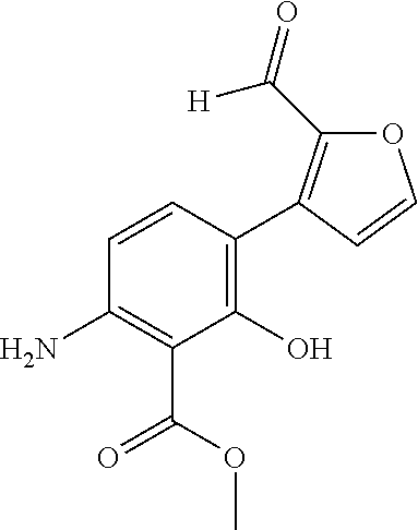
C1(O)=C(C2=C(C(=O)[H])OC=C2)C=CC(N)=C1C(OC)=O
